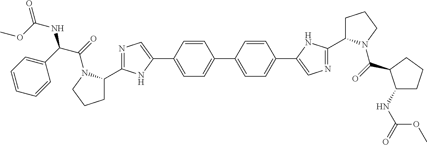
C1C(C2=NC=C(C3=CC=C(C4=CC=C(C5=CN=C(C6CCCN6C(=O)C6C(NC(=O)OC)CCC6)N5)C=C4)C=C3)N2)N(C(=O)C(NC(=O)OC)C2=CC=CC=C2)CC1
